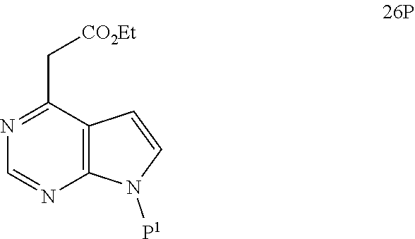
N1=C(C[CO2Et])C2=C(N=C1)N([P1])C=C2
